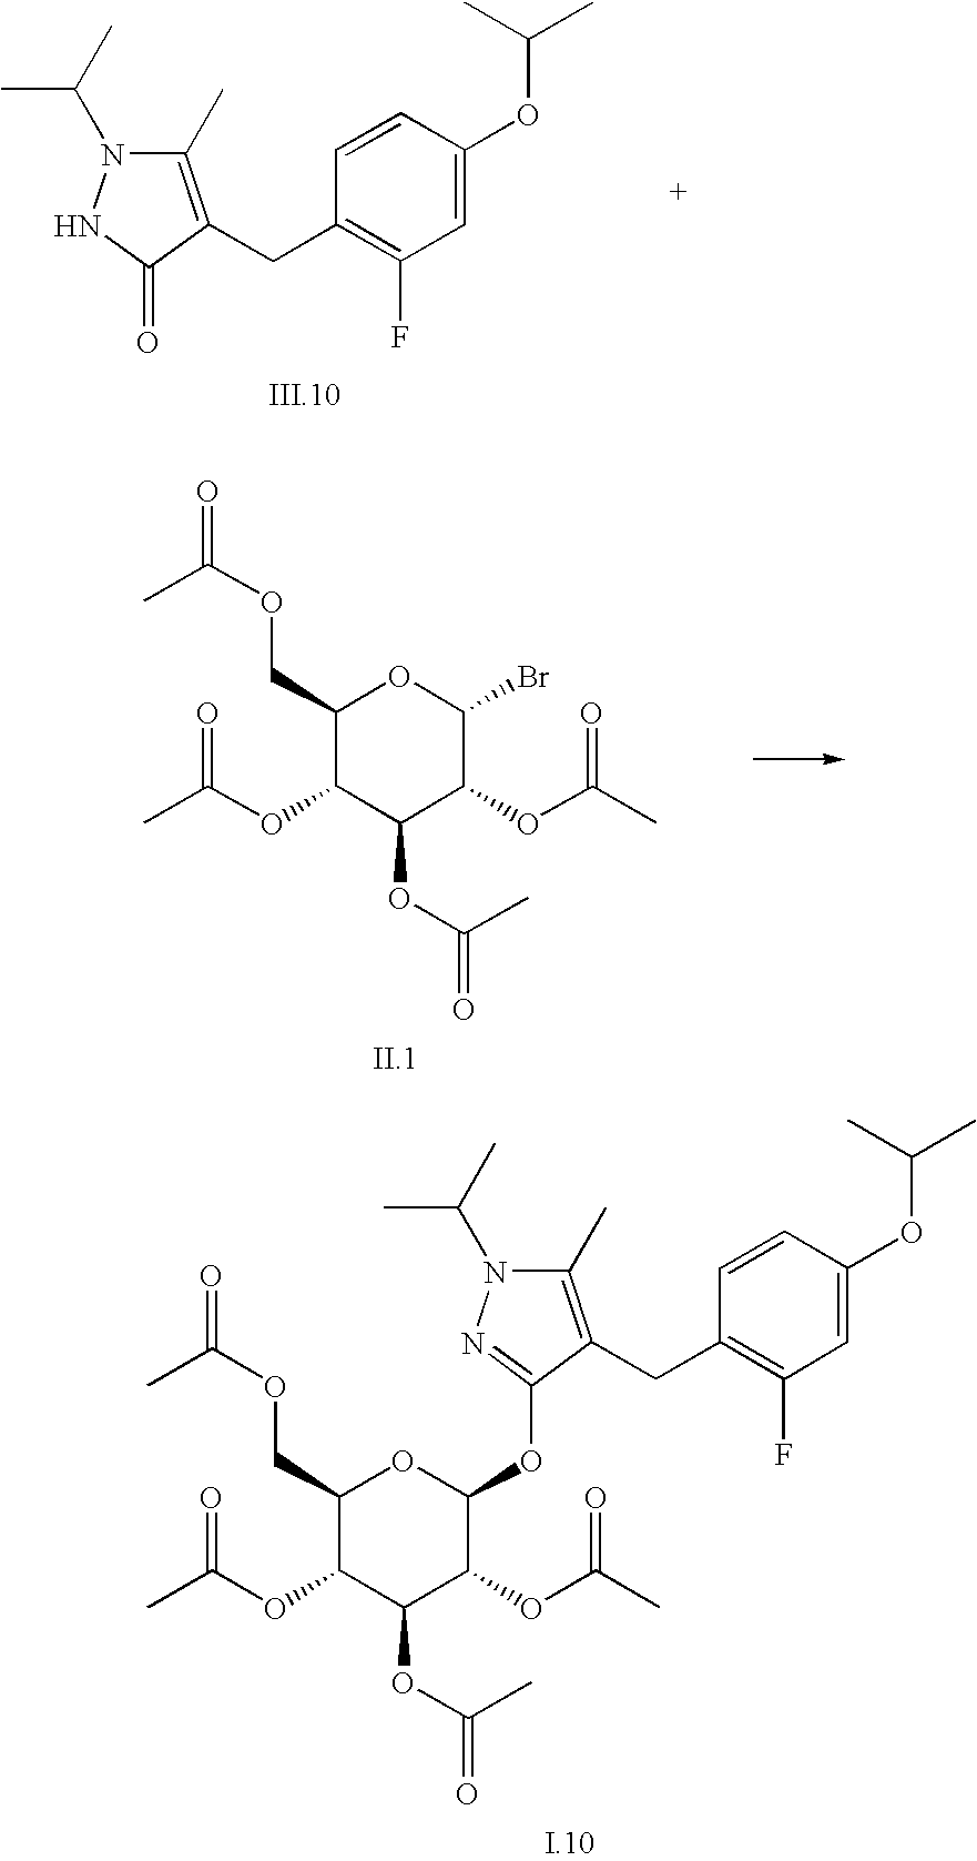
C1(COC(=O)C)C(OC(C)=O)C(OC(=O)C)C(OC(C)=O)C(Br)O1.C1(C)=C(CC2=C(F)C=C(OC(C)C)C=C2)C(=O)NN1C(C)C.C1(COC(=O)C)C(OC(C)=O)C(OC(=O)C)C(OC(C)=O)C(OC2=NN(C(C)C)C(C)=C2CC2=C(F)C=C(OC(C)C)C=C2)O1
